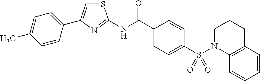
C1(C(NC2=NC(C3=CC=C(C)C=C3)=CS2)=O)=CC=C(S(=O)(=O)N2C3=C(C=CC=C3)CCC2)C=C1
